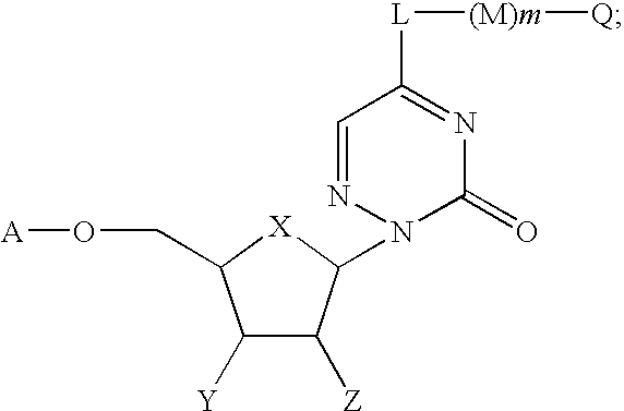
C1([Y])C([Z])C(N2N=CC([L][(M)m][Q])=NC2=O)[X]C1CO[A]
